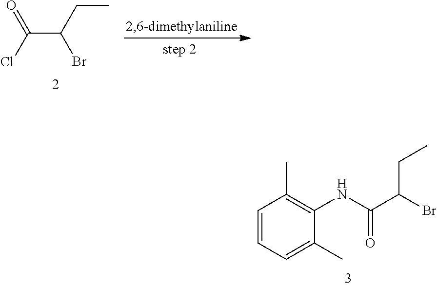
ClC(C(Br)CC)=O.C1=CC=C(C)C(NC(C(CC)Br)=O)=C1C
